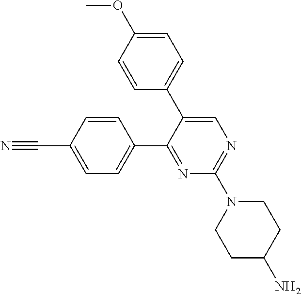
C1(C2=NC(N3CCC(N)CC3)=NC=C2C2=CC=C(OC)C=C2)=CC=C(C#N)C=C1
